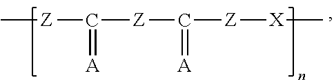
C[Z]C([Z]C([Z][X]C)=[A])=[A]
